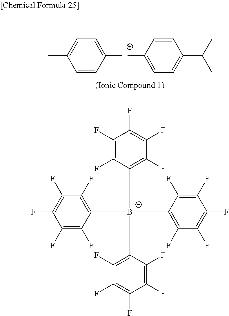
C1=CC([I+]C2=CC=C(C(C)C)C=C2)=CC=C1C.C1(F)=C(F)C([B-](C2=C(F)C(F)=C(F)C(F)=C2F)(C2=C(F)C(F)=C(F)C(F)=C2F)C2=C(F)C(F)=C(F)C(F)=C2F)=C(F)C(F)=C1F
